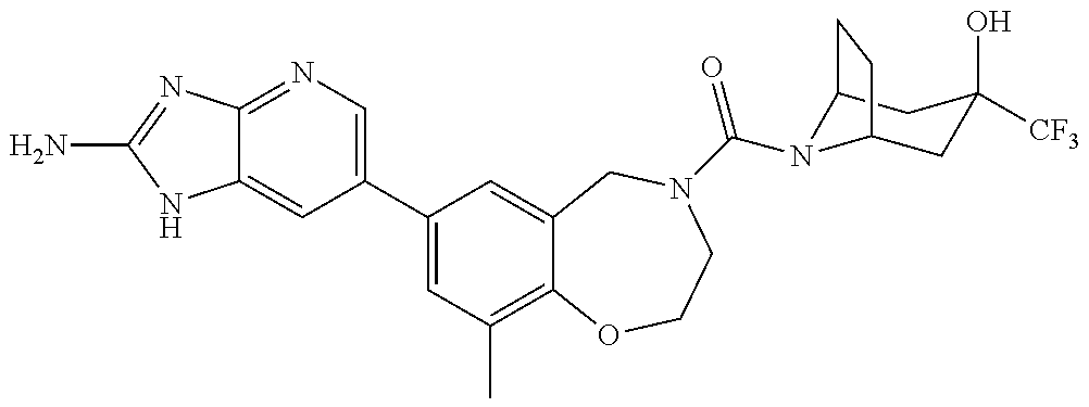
C12=NC=C(C3=CC(C)=C4C(=C3)CN(C(=O)N3C5CC(O)([CF3])CC3CC5)CCO4)C=C1NC(N)=N2
